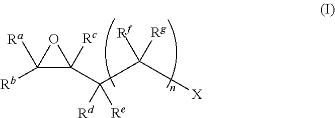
C1([Ra])([Rb])C([Rc])(C([Rd])([Re])C([X])([Rf])[Rg])O1
